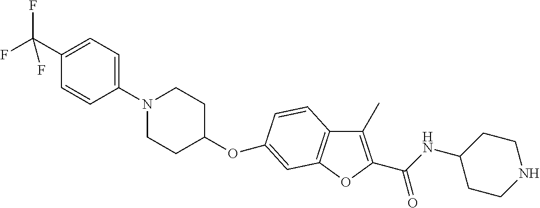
N1(C2=CC=C(C(F)(F)F)C=C2)CCC(OC2=CC3=C(C(C)=C(C(NC4CCNCC4)=O)O3)C=C2)CC1
